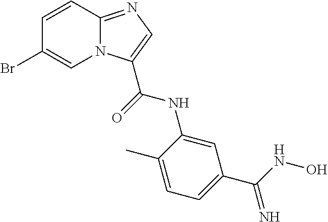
C12=NC=C(C(=O)NC3=CC(C(NO)=N)=CC=C3C)N1C=C(Br)C=C2
